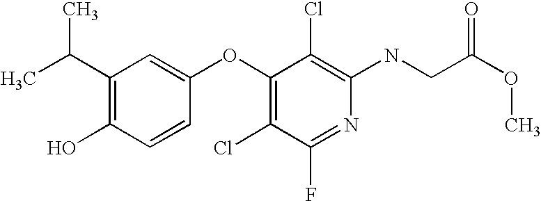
N(C1=C(Cl)C(OC2=CC(C(C)C)=C(O)C=C2)=C(Cl)C(F)=N1)CC(OC)=O
